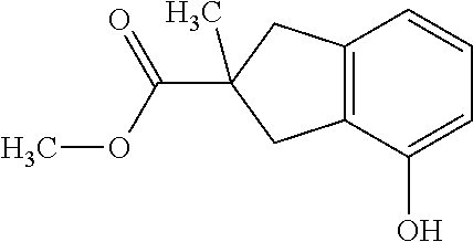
C12=C(C(O)=CC=C1)CC(C(OC)=O)(C)C2
